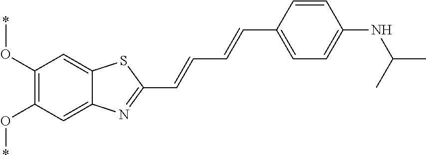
C1(O*)=C(O*)C=C2C(=C1)SC(C=CC=CC1=CC=C(NC(C)C)C=C1)=N2
